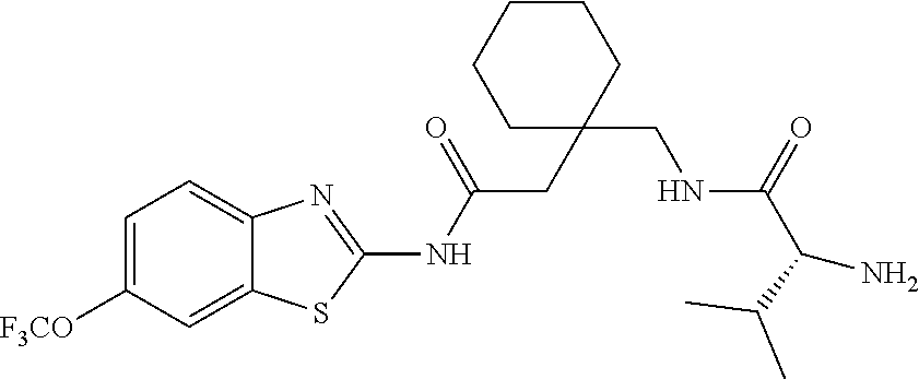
C1=C([F3CO])C=C2C(=C1)N=C(NC(CC1(CNC(=O)C(N)C(C)C)CCCCC1)=O)S2
